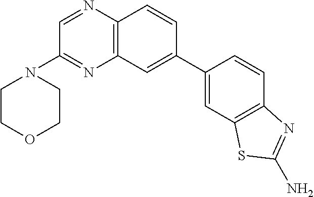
C1=C(C2=CC3=C(C=C2)N=CC(N2CCOCC2)=N3)C=CC2=C1SC(N)=N2
